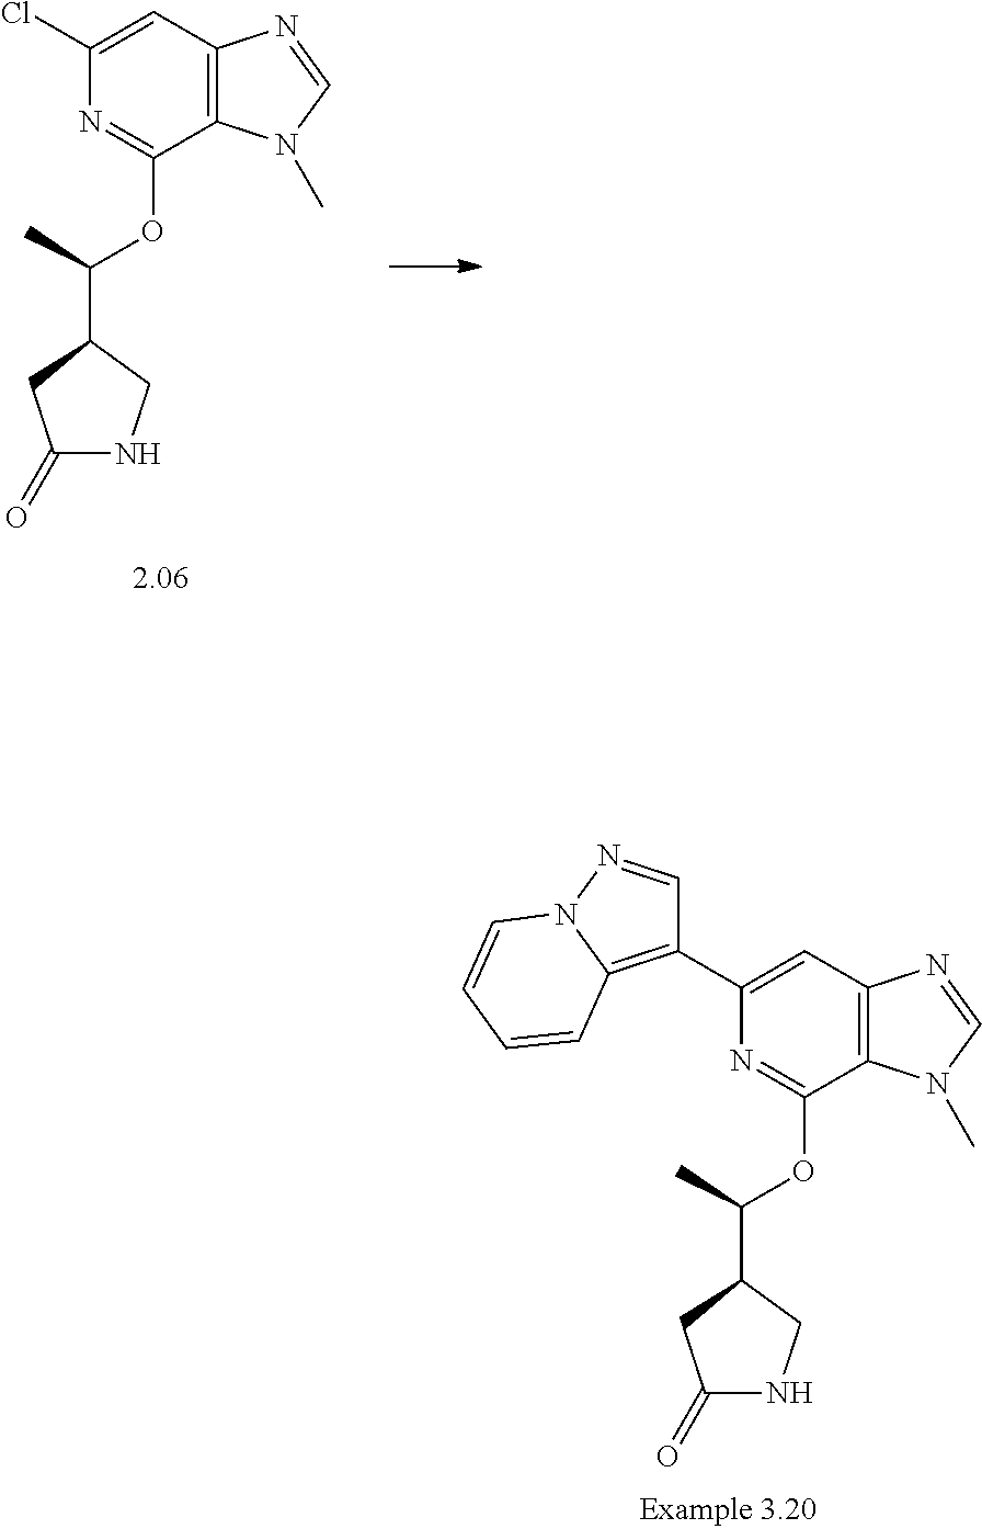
ClC1=CC2=C(C(OC(C3CC(=O)NC3)C)=N1)N(C)C=N2.C1(C2=CC3=C(C(OC(C4CC(=O)NC4)C)=N2)N(C)C=N3)=C2N(N=C1)C=CC=C2
